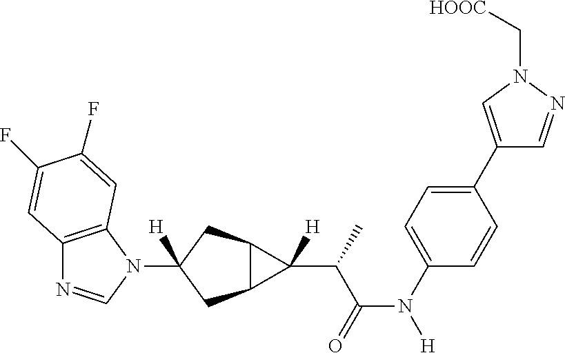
C12=C(N(C3([H])CC4C(C3)C4(C(C(N([H])C3=CC=C(C4=CN(C[HOOC])N=C4)C=C3)=O)C)[H])C=N1)C=C(F)C(F)=C2
